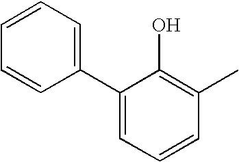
C1=CC=C(C2=CC=CC(C)=C2O)C=C1
